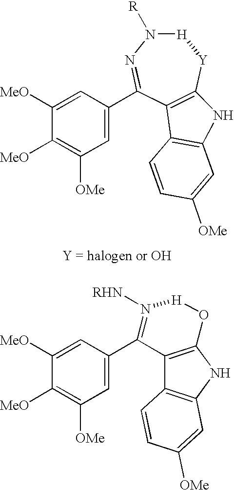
C1=C(C2=NN([R])[H][Y]C3=C2C2=C(N3)C=C([OMe])C=C2)C=C([MeO])C([MeO])=C1[OMe].C1=C(C2=N([RHN])[H]OC3=C2C2=C(N3)C=C([OMe])C=C2)C=C([MeO])C([MeO])=C1[OMe]
